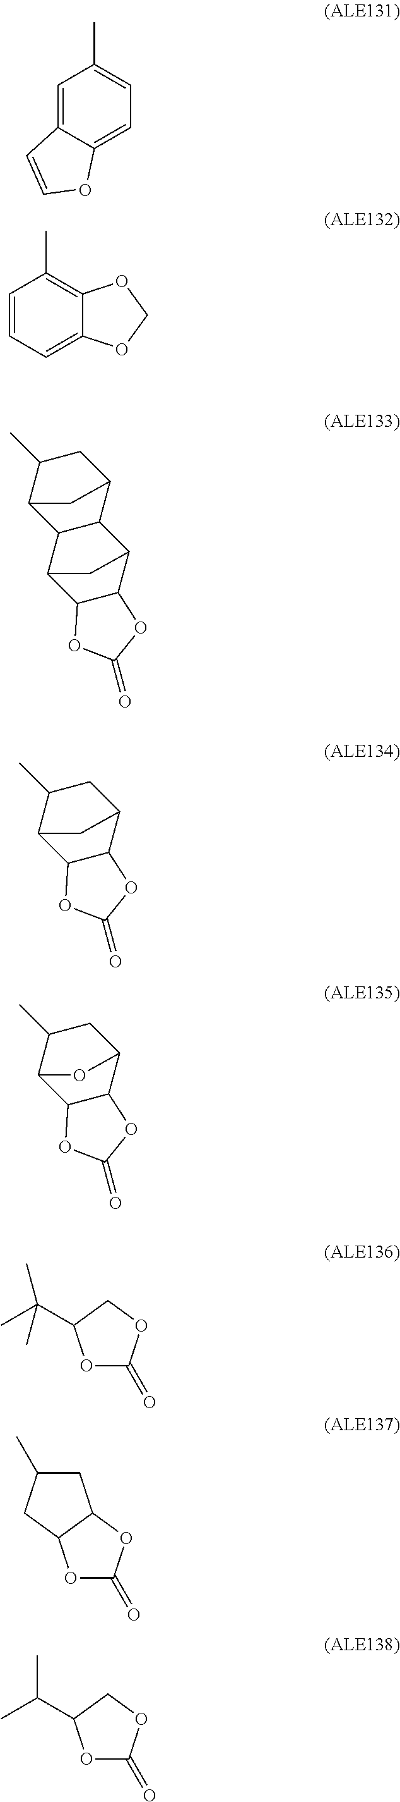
C1=C2C(=CC=C1C)OC=C2.C1=CC=C2C(=C1C)OCO2.C12CC(C)C(C1)C1C2C2C3C(C1C2)OC(=O)O3.C12C(C3CC(C)C1C3)OC(=O)O2.C12C(C3CC(C)C1O3)OC(=O)O2.O1C(=O)OCC1C(C)(C)C.O1C(=O)OC2C1CC(C)C2.O1C(=O)OCC1C(C)C
